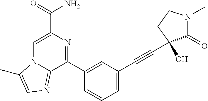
C1=C(C(=O)N)N=C(C2=CC(C#CC3(O)C(=O)N(C)CC3)=CC=C2)C2=NC=C(C)N12
